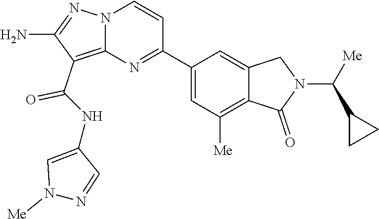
C1(C(NC2=CN([Me])N=C2)=O)=C2N(N=C1N)C=CC(C1=CC([Me])=C3C(=C1)CN(C(C1CC1)[Me])C3=O)=N2
